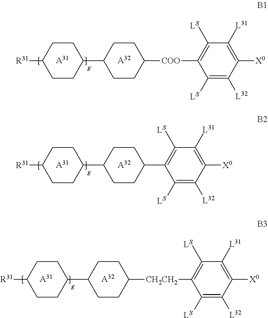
C1([LS])=C([L32])C([X0])=C([L31])C([LS])=C1[COO]C1CCC(C2CCC([R31])CC2)CC1.[A31].[A32].[A31].[A32].C1([LS])=C([L32])C([X0])=C([L31])C([LS])=C1C1CCC(C2CCC([R31])CC2)CC1.[A31].[A32].C1CC(C2CCC([R31])CC2)CCC1[CH2CH2]C1=C([LS])C([L31])=C([X0])C([L32])=C1[LS]
